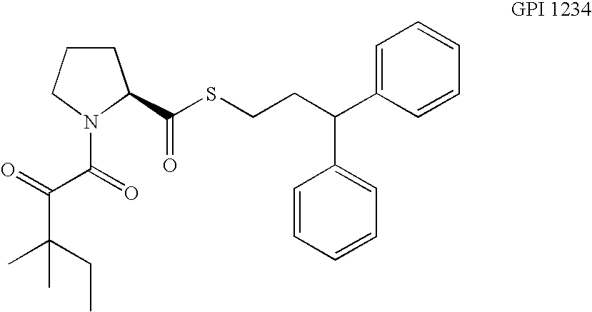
C1CCN(C(C(C(C)(CC)C)=O)=O)C1C(=O)SCCC(C1=CC=CC=C1)C1=CC=CC=C1
